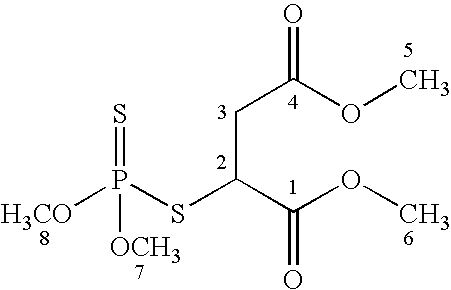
[H3CO]P(SC(C(OC)=O)CC(OC)=O)(=S)[OCH3]
